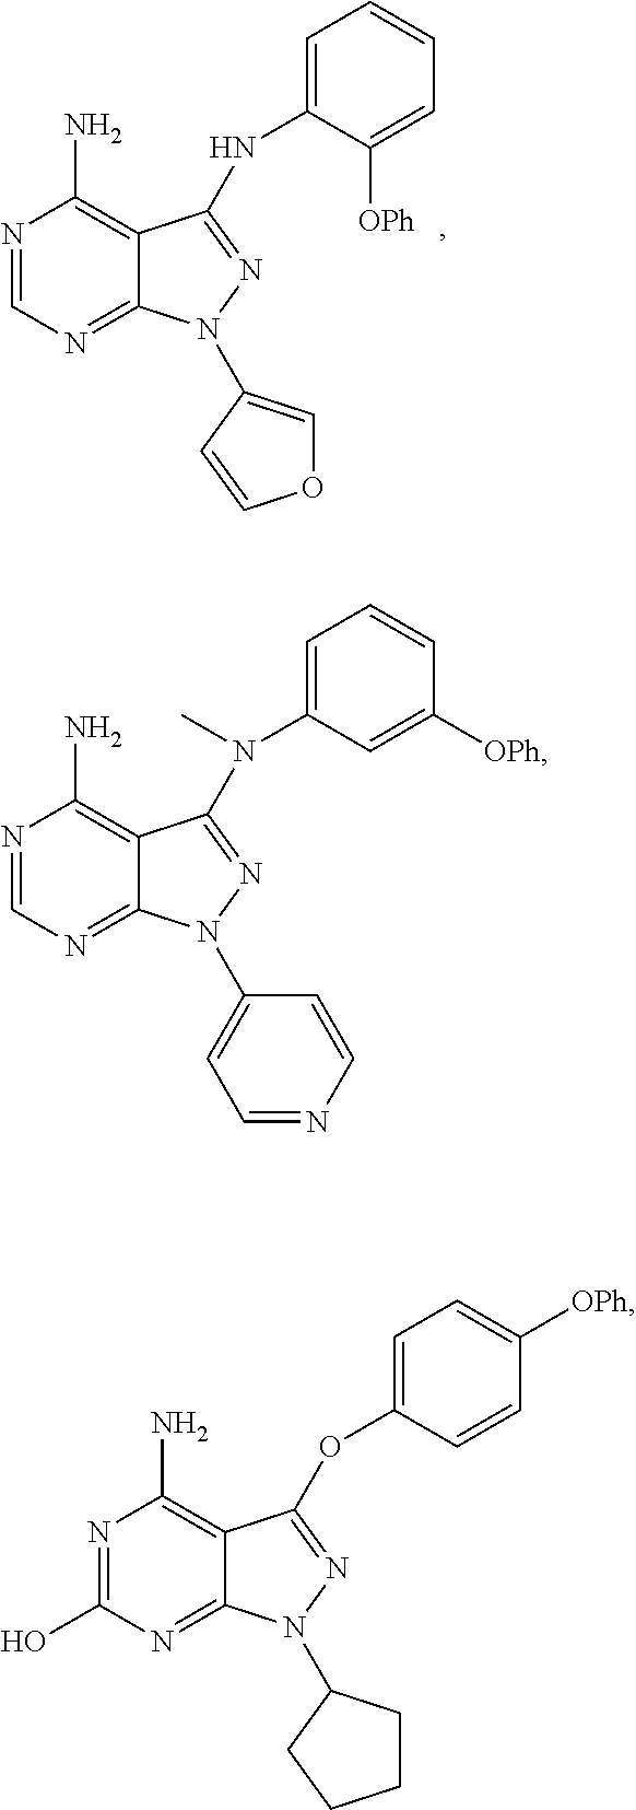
N1=CN=C2C(=C1N)C(NC1=CC=CC=C1[OPh])=NN2C1=COC=C1.N1=CN=C2C(=C1N)C(N(C1=CC=CC([OPh])=C1)C)=NN2C1=CC=NC=C1.N1=C(O)N=C2C(=C1N)C(OC1=CC=C([OPh])C=C1)=NN2C1CCCC1
